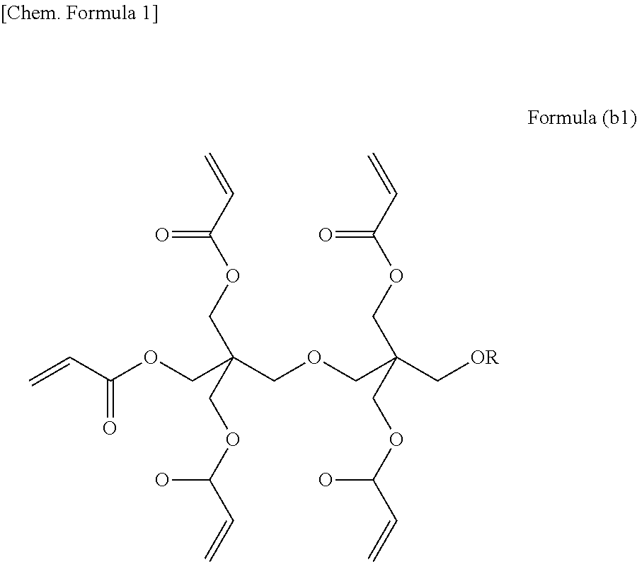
C=CC(=O)OCC(COC(=O)C=C)(COC(O)C=C)COCC(C[OR])(COC(C=C)=O)COC(O)C=C
